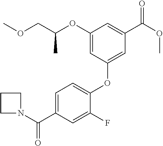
C1(OC(COC)C)=CC(OC2=CC=C(C(N3CCC3)=O)C=C2F)=CC(C(=O)OC)=C1
